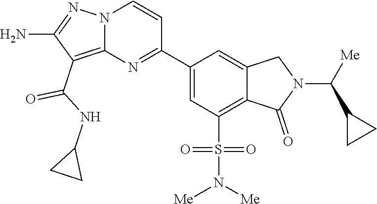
C1(C2=NC3=C(C(NC4CC4)=O)C(N)=NN3C=C2)=CC(S(N([Me])[Me])(=O)=O)=C2C(=C1)CN(C([Me])C1CC1)C2=O
